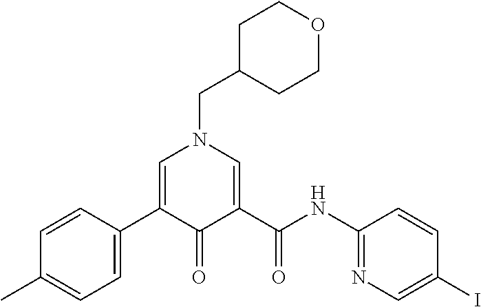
C1=C(C2=CN(CC3CCOCC3)C=C(C(NC3=NC=C(I)C=C3)=O)C2=O)C=CC(C)=C1
